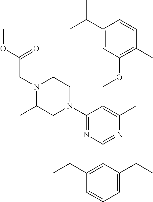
C1(C(C)C)=CC(OCC2=C(C)N=C(C3=C(CC)C=CC=C3CC)N=C2N2CCN(CC(OC)=O)C(C)C2)=C(C)C=C1
